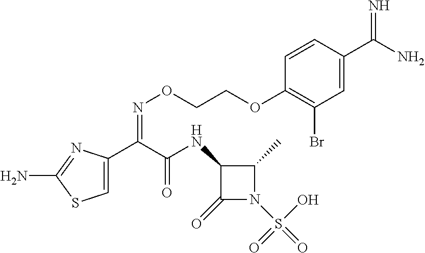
C1=C(C(C(NC2C(=O)N(S(=O)(O)=O)C2C)=O)=NOCCOC2=C(Br)C=C(C(N)=N)C=C2)N=C(N)S1
